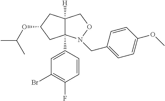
BrC1=C(F)C=CC(C23C([H])(CC(OC(C)C)C2)CON3CC2=CC=C(OC)C=C2)=C1
